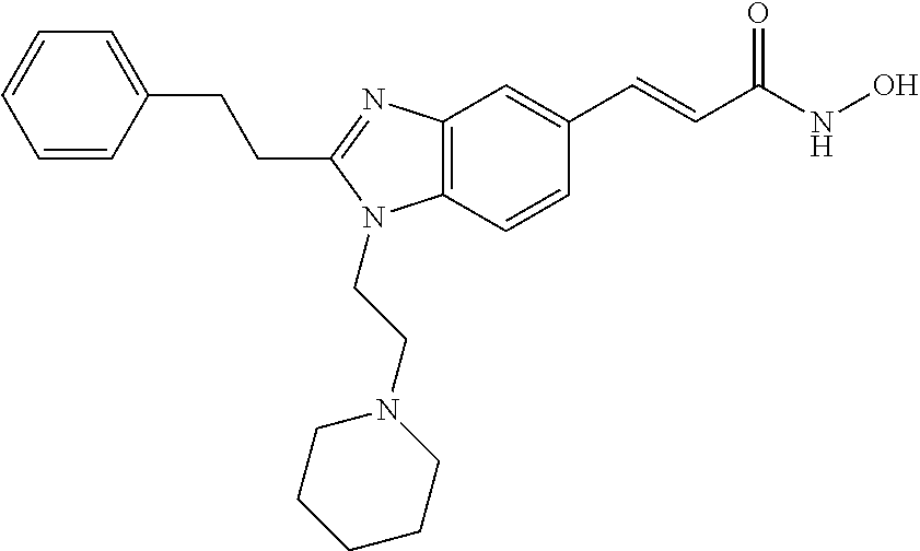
C1=CC(CCC2=NC3=C(N2CCN2CCCCC2)C=CC(C=CC(NO)=O)=C3)=CC=C1
